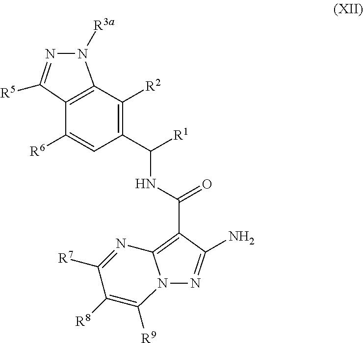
C12=C(C([R2])=C(C(NC(C3=C4N(N=C3N)C([R9])=C([R8])C([R7])=N4)=O)[R1])C=C1[R6])N([R3a])N=C2[R5]
